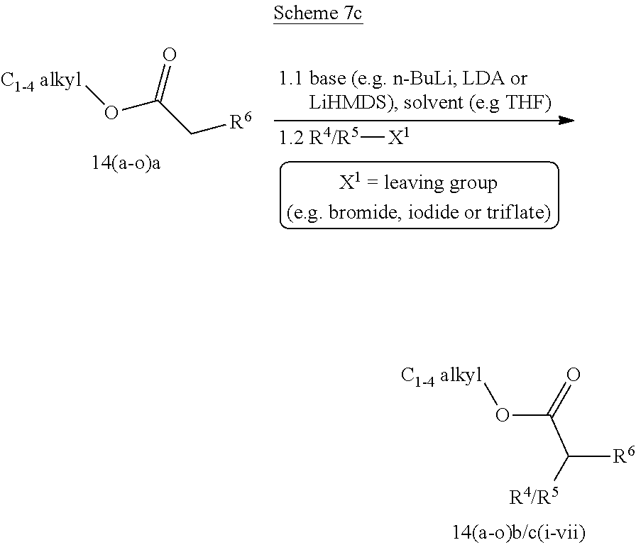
O(C(C([R6])[R4/R5])=O)[C1-4 alkyl].[C1-4 alkyl]OC(C[R6])=O.[R4/R5][X1]
